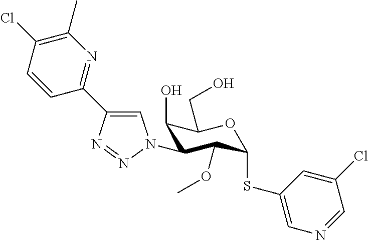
N1=C(C2=CN(C3C(O)C(CO)OC(SC4=CN=CC(Cl)=C4)C3OC)N=N2)C=CC(Cl)=C1C
